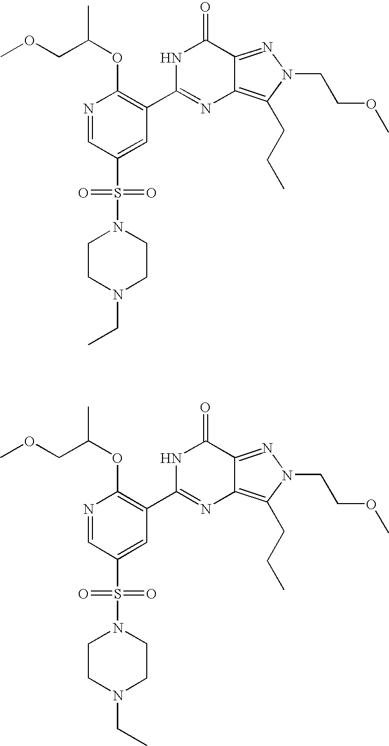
N1=CC(S(=O)(=O)N2CCN(CC)CC2)=CC(C2=NC3=C(CCC)N(CCOC)N=C3C(=O)N2)=C1OC(C)COC.N1=CC(S(=O)(=O)N2CCN(CC)CC2)=CC(C2=NC3=C(CCC)N(CCOC)N=C3C(=O)N2)=C1OC(C)COC
